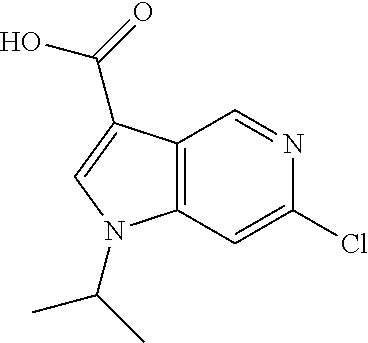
C12=C(C=C(Cl)N=C1)N(C(C)C)C=C2C(=O)O
